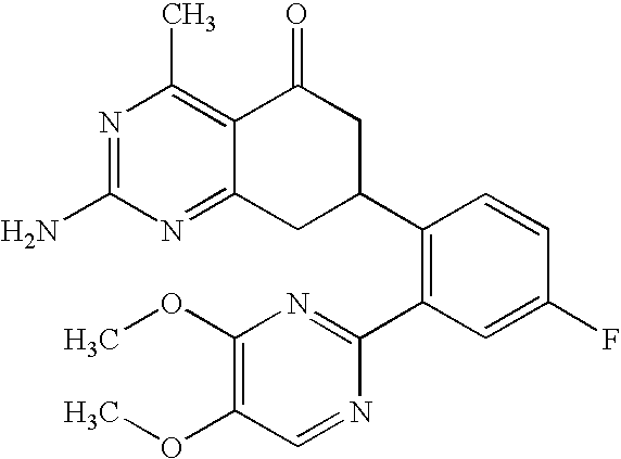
C12=C(C)N=C(N)N=C1CC(C1=C(C3=NC(OC)=C(OC)C=N3)C=C(F)C=C1)CC2=O
